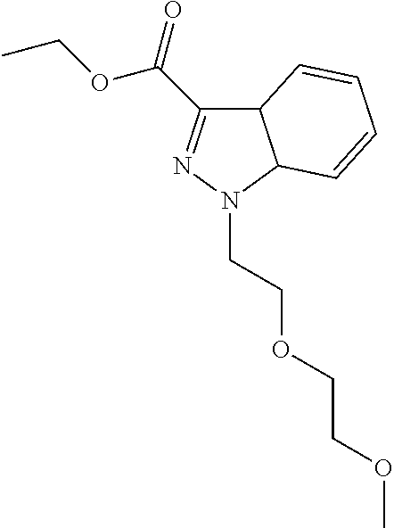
C12C(C(=O)OCC)=NN(CCOCCOC)C1C=CC=C2
